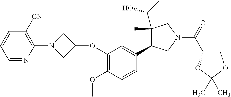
C1=CC=NC(N2CC(OC3=C(OC)C=CC(C4C(C(O)C)(C)CN(C(C5COC(C)(C)O5)=O)C4)=C3)C2)=C1[CN]
